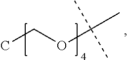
C(C)(C)(C)OCC
